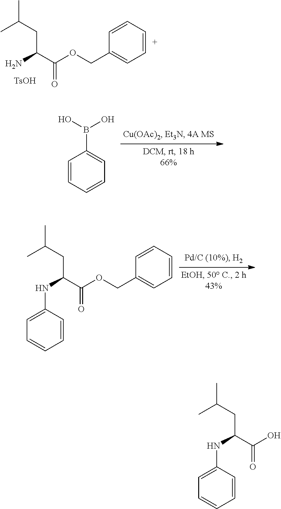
CC(CC(N)C(OCC1=CC=CC=C1)=O)C.[TsOH].OB(O)C1=CC=CC=C1.CC(CC(NC1=CC=CC=C1)C(OCC1=CC=CC=C1)=O)C.CC(CC(NC1=CC=CC=C1)C(O)=O)C
